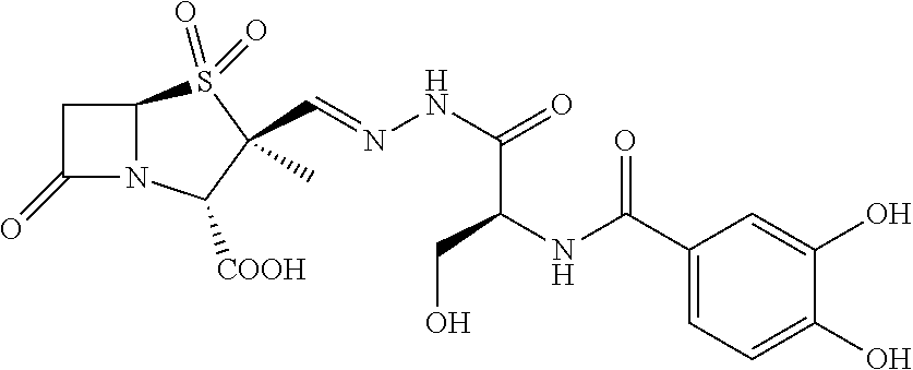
C1C(=O)N2C1S(=O)(=O)C(C=NNC(=O)C(CO)NC(C1=CC=C(O)C(O)=C1)=O)(C)C2[COOH]
